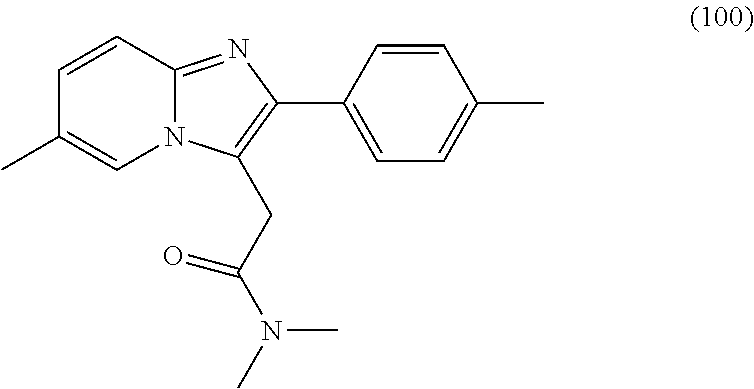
C1(C)=CN2C(=NC(C3=CC=C(C)C=C3)=C2CC(N(C)C)=O)C=C1
